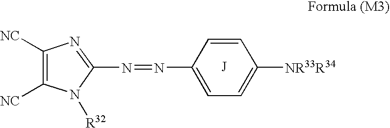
[J].C1=C(N=NC2=NC([NC])=C([NC])N2[R32])C=CC([NR33R34])=C1
